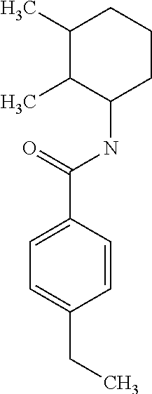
C1(C)C(C)C(NC(=O)C2=CC=C(CC)C=C2)CCC1
